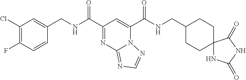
C1(Cl)=C(F)C=CC(CNC(C2=NC3=NC=NN3C(C(NCC3CCC4(CC3)NC(=O)NC4=O)=O)=C2)=O)=C1
